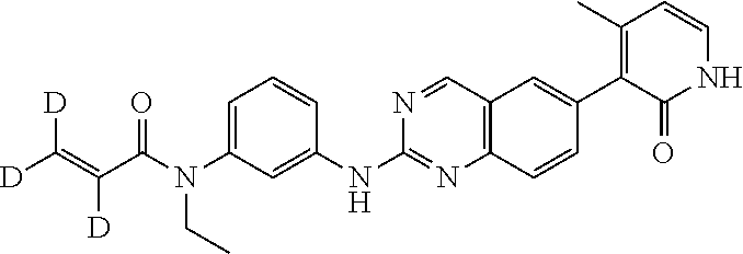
C1=C(N(C(C(=C([D])[D])[D])=O)CC)C=C(NC2=NC3=C(C=N2)C=C(C2=C(C)C=CNC2=O)C=C3)C=C1
